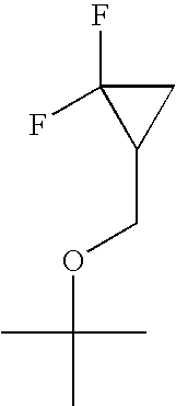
C1C(F)(F)C1COC(C)(C)C
